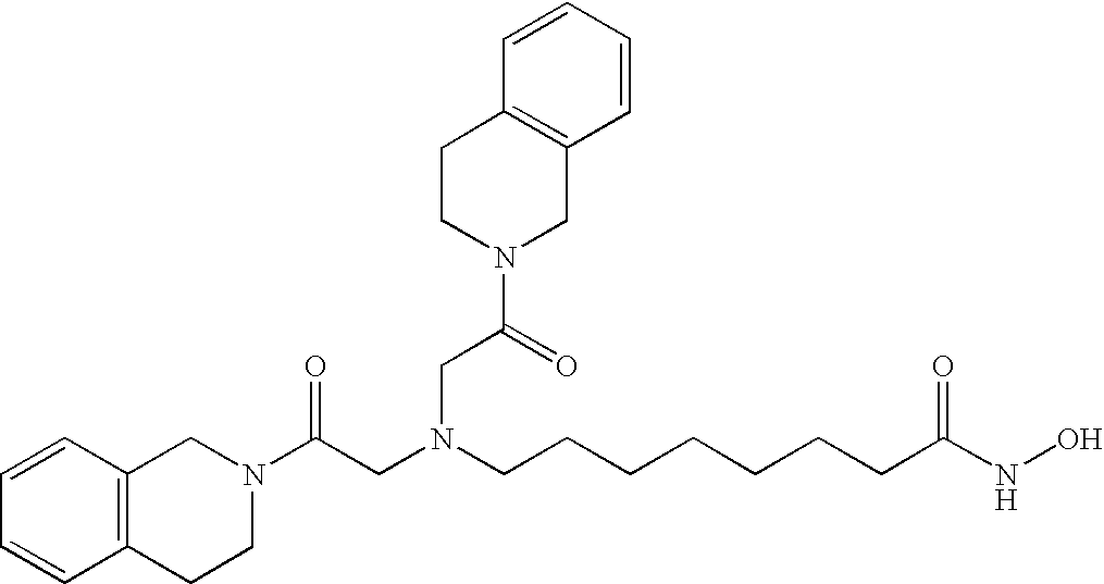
C1=CC2=C(C=C1)CCN(C(CN(CCCCCCCC(NO)=O)CC(N1CC3=C(CC1)C=CC=C3)=O)=O)C2
